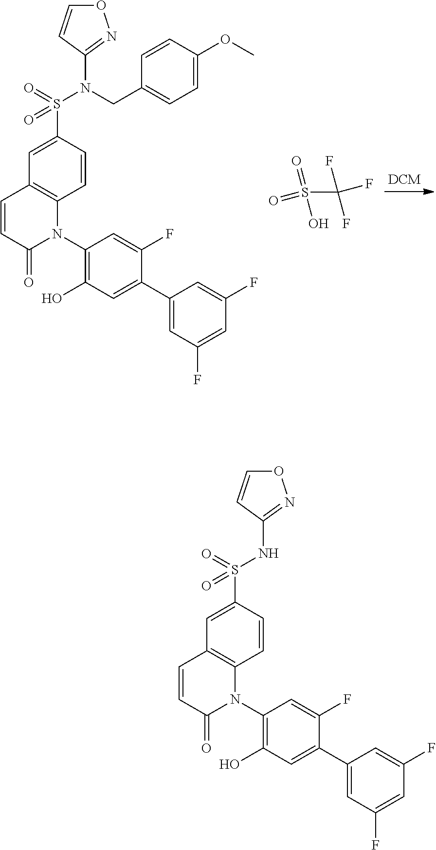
C1(N2C3=C(C=CC2=O)C=C(S(N(CC2=CC=C(OC)C=C2)C2=NOC=C2)(=O)=O)C=C3)=C(O)C=C(C2=CC(F)=CC(F)=C2)C(F)=C1.S(C(F)(F)F)(=O)(O)=O.C1(N2C3=C(C=CC2=O)C=C(S(NC2=NOC=C2)(=O)=O)C=C3)=C(O)C=C(C2=CC(F)=CC(F)=C2)C(F)=C1
